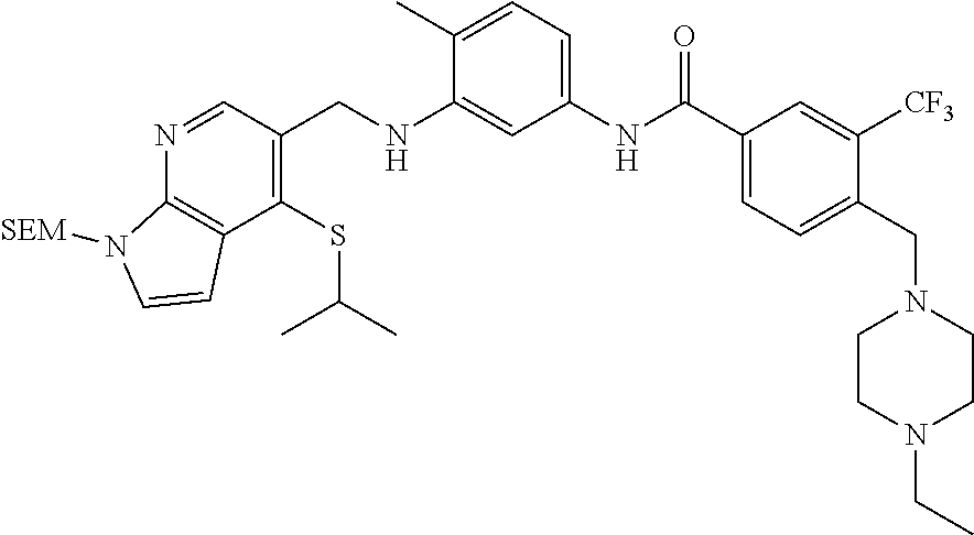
C1(CNC2=CC(NC(C3=CC=C(CN4CCN(CC)CC4)C([CF3])=C3)=O)=CC=C2C)=C(SC(C)C)C2=C(N=C1)N([SEM])C=C2
